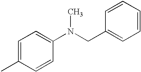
C1=C(C)C=CC(N(CC2=CC=CC=C2)C)=C1
